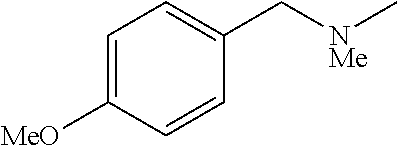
C1=C([MeO])C=CC(C[NMe]C)=C1
